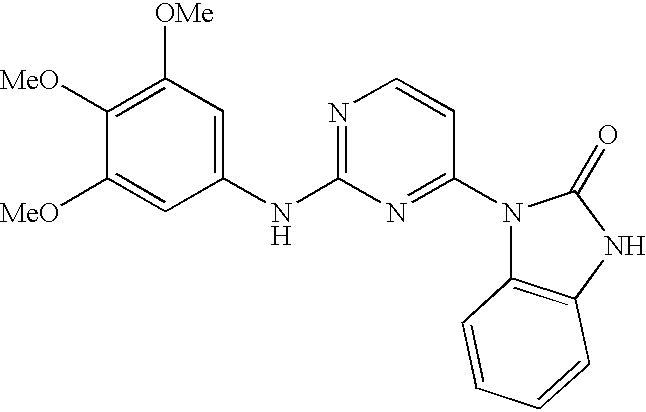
C1([MeO])=C([OMe])C=C(NC2=NC=CC(N3C4=C(NC3=O)C=CC=C4)=N2)C=C1[MeO]
